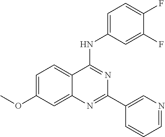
C1=C(OC)C=C2C(=C1)C(NC1=CC=C(F)C(F)=C1)=NC(C1=CN=CC=C1)=N2
